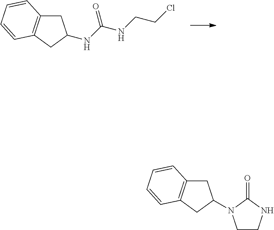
C1C2=C(CC1NC(=O)NCCCl)C=CC=C2.C1C2=C(CC1N1CCNC1=O)C=CC=C2
